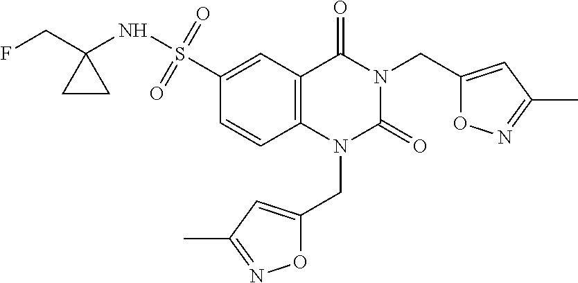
O1C(CN2C(=O)N(CC3=CC(C)=NO3)C3=C(C2=O)C=C(S(NC2(CF)CC2)(=O)=O)C=C3)=CC(C)=N1
